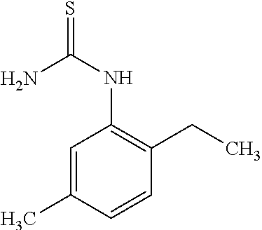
N(C1=C(CC)C=CC(C)=C1)C(N)=S
